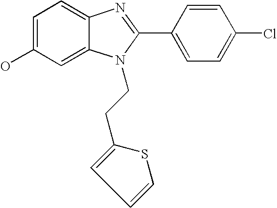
C1=C(O)C=C2C(=C1)N=C(C1=CC=C(Cl)C=C1)N2CCC1=CC=CS1
